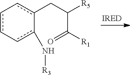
[R1]C(C(Cc1c-cc-cc-1N[R3])[R5])=O
